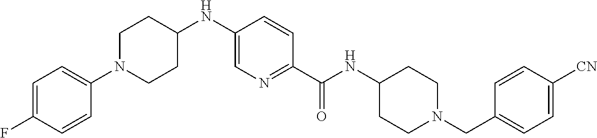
C1N(C2=CC=C(F)C=C2)CCC(NC2=CN=C(C(NC3CCN(CC4=CC=C([CN])C=C4)CC3)=O)C=C2)C1
